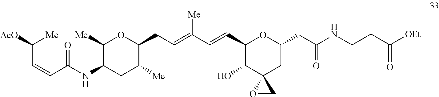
C1(C=CC(=CCC2C([Me])CC(NC(C=CC([AcO])[Me])=O)C([Me])O2)[Me])C(O)C2(CC(CC(NCCC([OEt])=O)=O)O1)OC2
